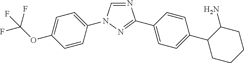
N1=C(C2=CC=C(C3CCCCC3N)C=C2)N=CN1C1=CC=C(OC(F)(F)F)C=C1
